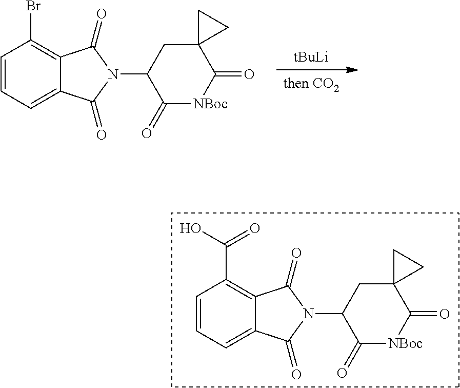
C1=C2C(=C(C(O)=O)C=C1)C(=O)N(C1C(=O)[NBoc]C(=O)C3(C1)CC3)C2=O.[tBuLi].[then CO2].C1=C2C(=C(Br)C=C1)C(=O)N(C1C(=O)[NBoc]C(=O)C3(C1)CC3)C2=O
